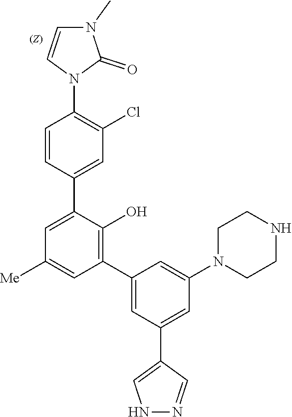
C1CN(C2=CC(C3=C(O)C(C4=CC(Cl)=C(N5C=CN(C)C5=O)C=C4)=CC([Me])=C3)=CC(C3=CNN=C3)=C2)CCN1
